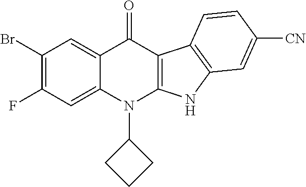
FC1=C(Br)C=C2C(=C1)N(C1CCC1)C1=C(C2=O)C2=C(N1)C=C([CN])C=C2
